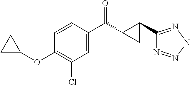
C1(Cl)=C(OC2CC2)C=CC(C(=O)C2C(C3=NNN=N3)C2)=C1
